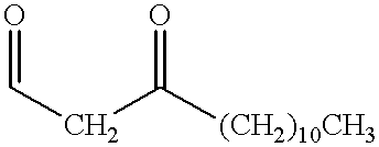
O=CCC([(CH2)10CH3])=O
